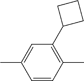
CC1=CC(C2CCC2)=C(C)C=C1
